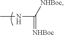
CNC(=[NHBoc])[NHBoc]
